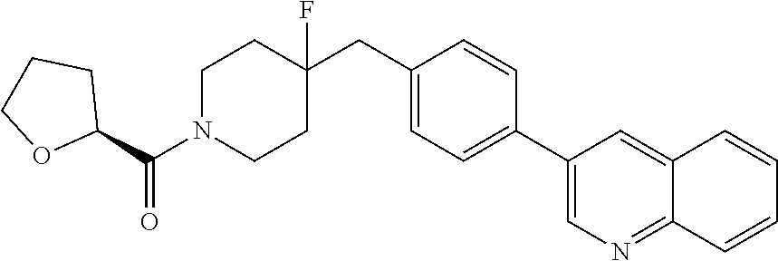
C1(C2=CC=C(CC3(F)CCN(C(C4OCCC4)=O)CC3)C=C2)=CN=C2C(=C1)C=CC=C2
